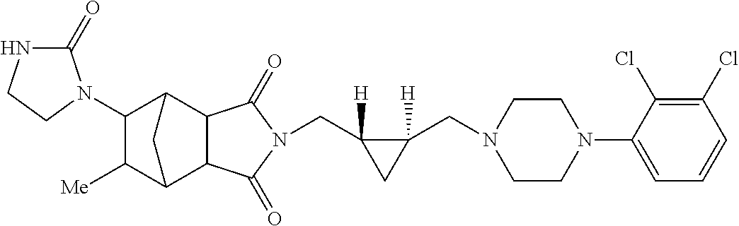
C(C1([H])C(CN2CCN(C3=CC=CC(Cl)=C3Cl)CC2)([H])C1)N1C(=O)C2C3C([Me])C(N4C(=O)NCC4)C(C2C1=O)C3
